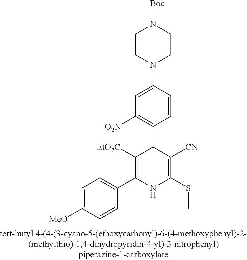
C1CN(C2=CC([O2N])=C(C3C([EtO2C])=C(C4=CC=C([MeO])C=C4)NC(SC)=C3[CN])C=C2)CCN1[Boc]
